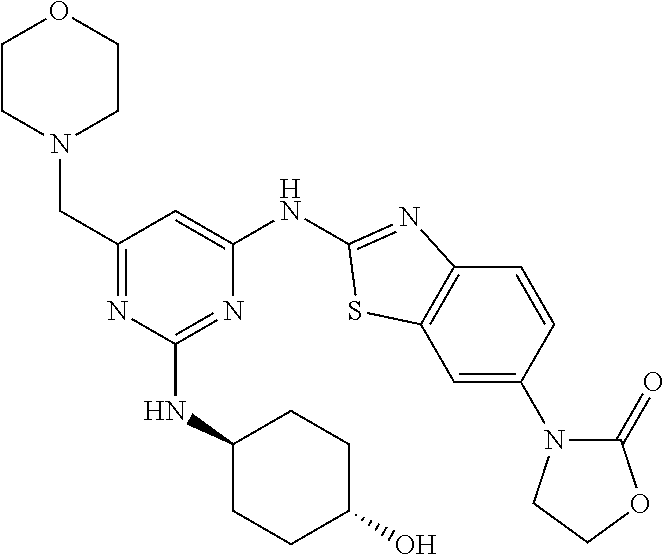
C1CN(CC2=NC(NC3CCC(O)CC3)=NC(NC3=NC4=C(C=C(N5C(=O)OCC5)C=C4)S3)=C2)CCO1
